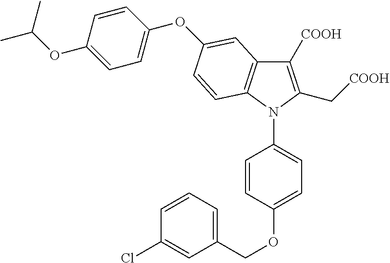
C1([COOH])=C(C[COOH])N(C2=CC=C(OCC3=CC=CC(Cl)=C3)C=C2)C2=C1C=C(OC1=CC=C(OC(C)C)C=C1)C=C2
